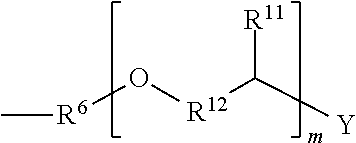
[R6](O[R12]C([Y])[R11])C
